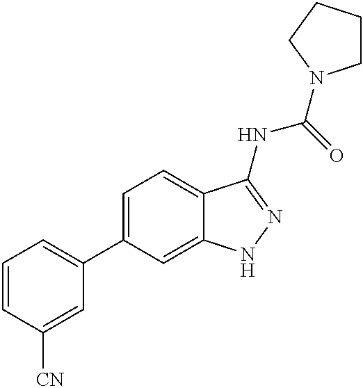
C1=CC([CN])=CC(C2=CC=C3C(=C2)NN=C3NC(=O)N2CCCC2)=C1
